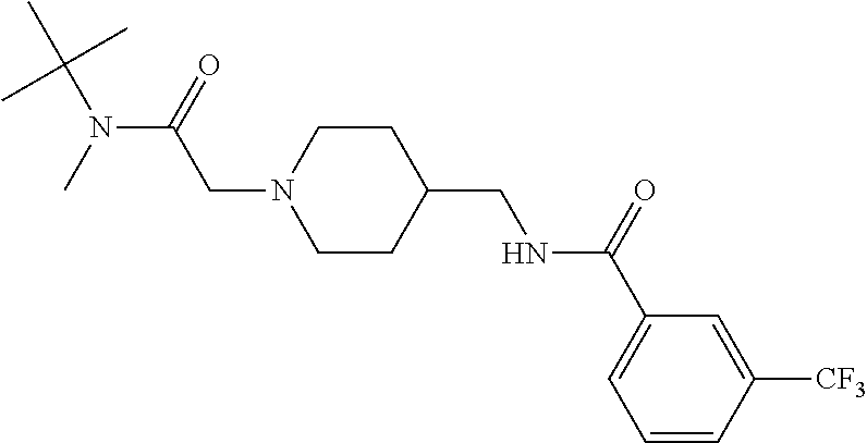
CC(N(C)C(=O)CN1CCC(CNC(C2=CC=CC([CF3])=C2)=O)CC1)(C)C
